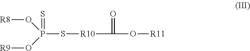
[R8]OP(O[R9])(S[R10]C(O[R11])=O)=S
